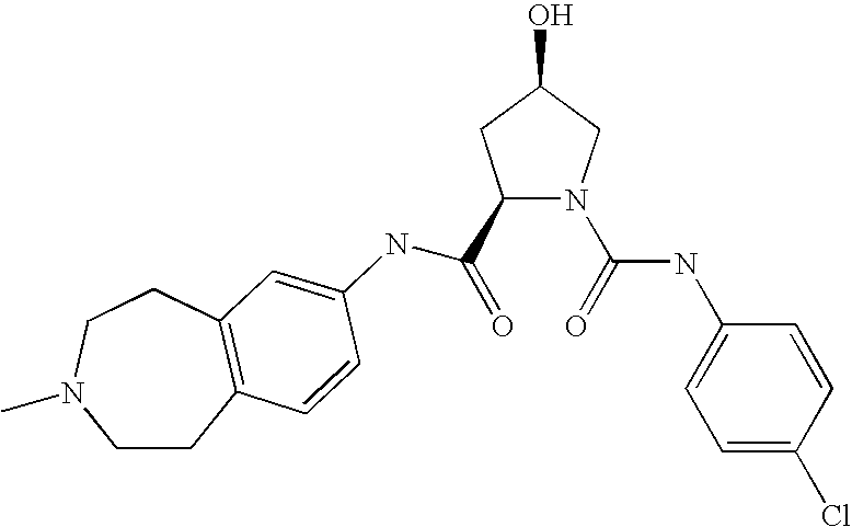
C1(C(=O)NC2=CC3=C(CCN(C)CC3)C=C2)N(C(=O)NC2=CC=C(Cl)C=C2)CC(O)C1
